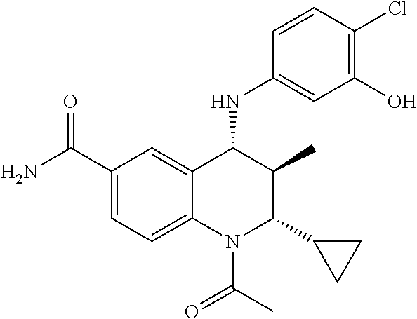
C12=CC(C(N)=O)=CC=C1N(C(C)=O)C(C1CC1)C(C)C2NC1=CC(O)=C(Cl)C=C1
